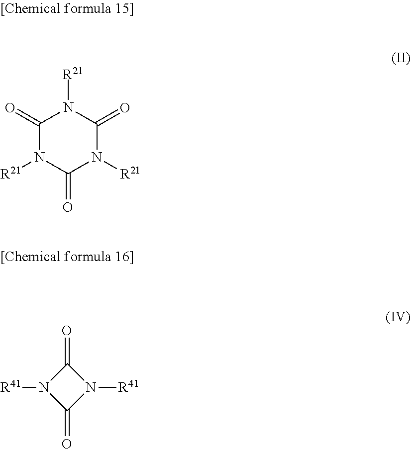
C1(=O)N([R21])C(=O)N([R21])C(=O)N1[R21].C1(=O)N([R41])C(=O)N1[R41]
